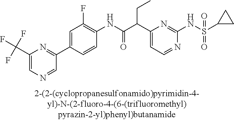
C1(NC(=O)C(C2=CC=NC(NS(=O)(=O)C3CC3)=N2)CC)=C(F)C=C(C2=NC(C(F)(F)F)=CN=C2)C=C1
